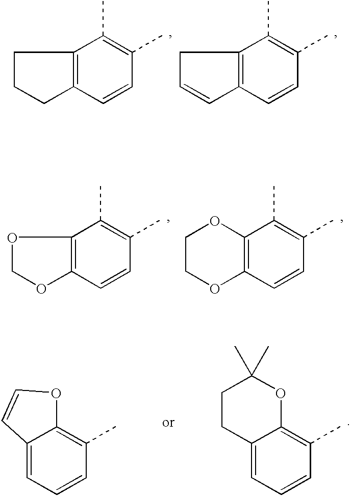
C1=CC(C)=C(C)C2=C1CCC2.C1=CC(C)=C(C)C2=C1C=CC2.C1=CC(C)=C(C)C2=C1OCO2.C1=CC(C)=C(C)C2=C1OCCO2.C1=CC(C)=C2C(=C1)C=CO2.C1=CC(C)=C2C(=C1)CCC(C)(C)O2
